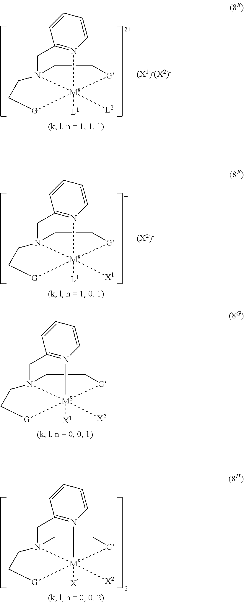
N12=C(CN34CC[G][M8]13([L2])([L1])[G]CC4)C=CC=C2.N12=C(CN34CC[G][M8]13([X1])([L1])[G]CC4)C=CC=C2.N12=C(CN34CC[G][M8]13([X2])([X1])[G]CC4)C=CC=C2.N12=C(CN34CC[G][M8]13([X2])([X1])[G]CC4)C=CC=C2
